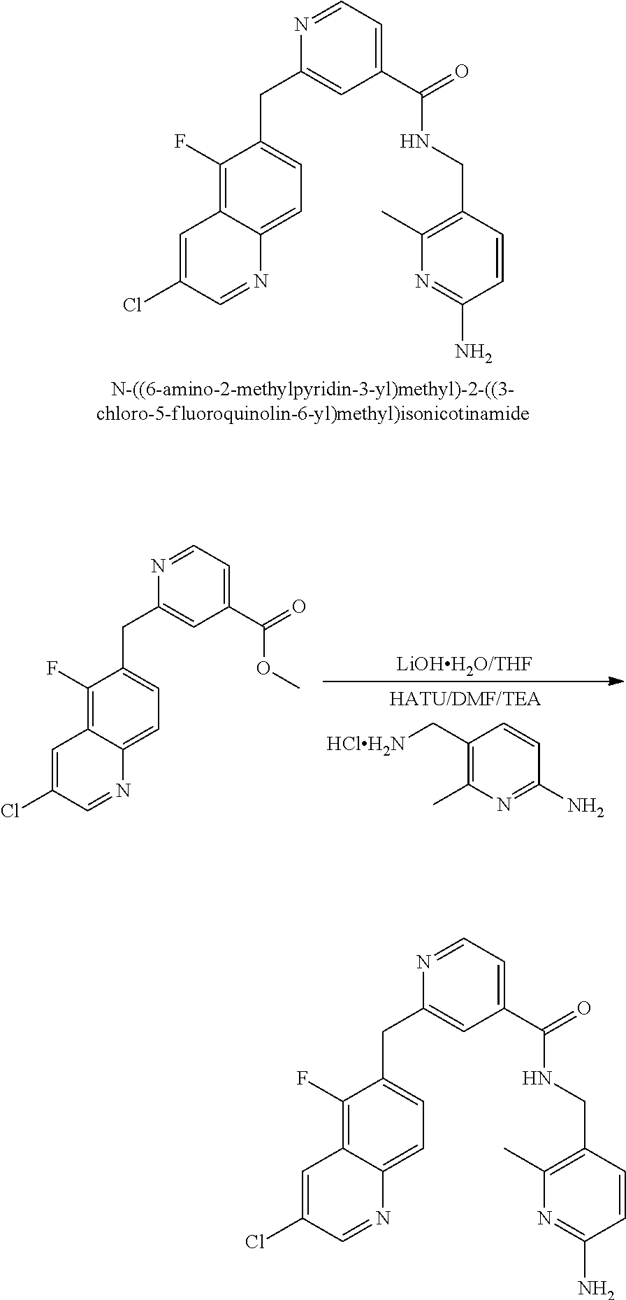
C1(F)=C2C(=CC=C1CC1=CC(C(=O)NCC3=C(C)N=C(N)C=C3)=CC=N1)N=CC(Cl)=C2.C1(F)=C2C(=CC=C1CC1=CC(C(=O)NCC3=C(C)N=C(N)C=C3)=CC=N1)N=CC(Cl)=C2.[LiOHH2O/THF].C1(F)=C2C(=CC=C1CC1=CC(C(=O)OC)=CC=N1)N=CC(Cl)=C2.C1(CN)=C(C)N=C(N)C=C1
